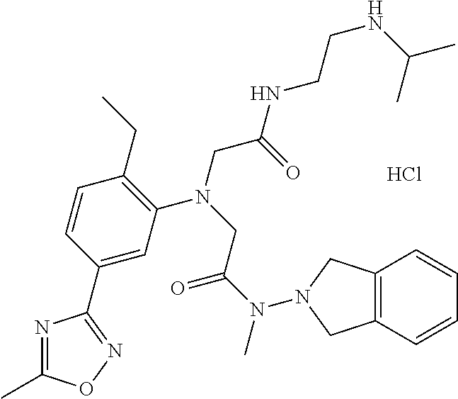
C1=CC(C2=NOC(C)=N2)=CC(N(CC(N(C)N2CC3=C(C=CC=C3)C2)=O)CC(NCCNC(C)C)=O)=C1CC.Cl
